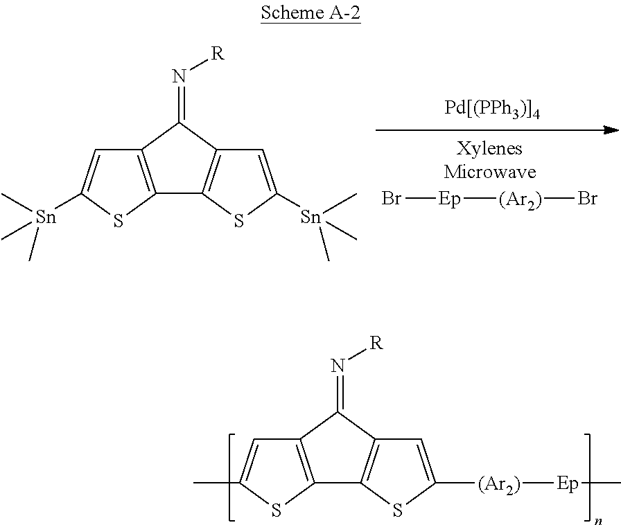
C12=C(C(=N[R])C3=C1SC([(Ar2)][Ep]C)=C3)C=C(C)S2.Br[Ep][(Ar2)]Br.C12=C(C(=N[R])C3=C1SC([Sn](C)(C)C)=C3)C=C([Sn](C)(C)C)S2
